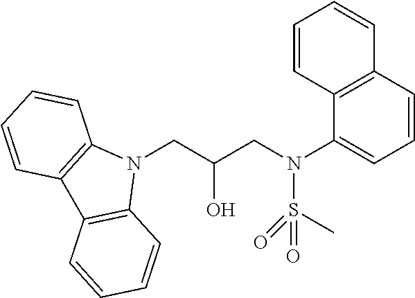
N1(CC(CN(C2=CC=CC3=C2C=CC=C3)S(C)(=O)=O)O)C2=C(C3=C1C=CC=C3)C=CC=C2
